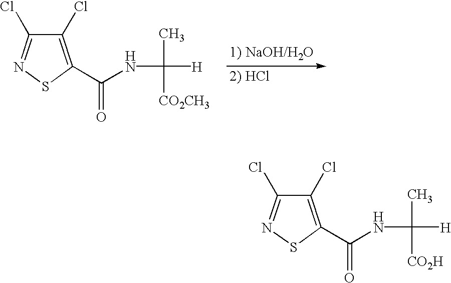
C1(C(NC(C)([CO2CH3])[H])=O)=C(Cl)C(Cl)=NS1.C1(C(NC(C)([CO2H])[H])=O)=C(Cl)C(Cl)=NS1
